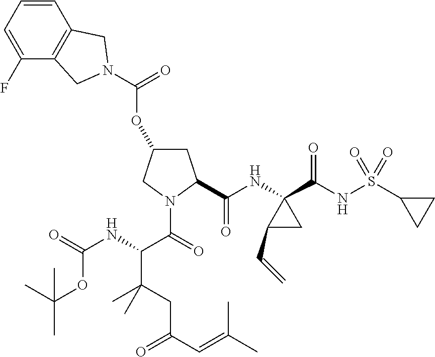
O(C1CC(C(NC2(C(NS(C3CC3)(=O)=O)=O)C(C=C)C2)=O)N(C(=O)C(NC(=O)OC(C)(C)C)C(CC(C=C(C)C)=O)(C)C)C1)C(=O)N1CC2=C(C=CC=C2F)C1
